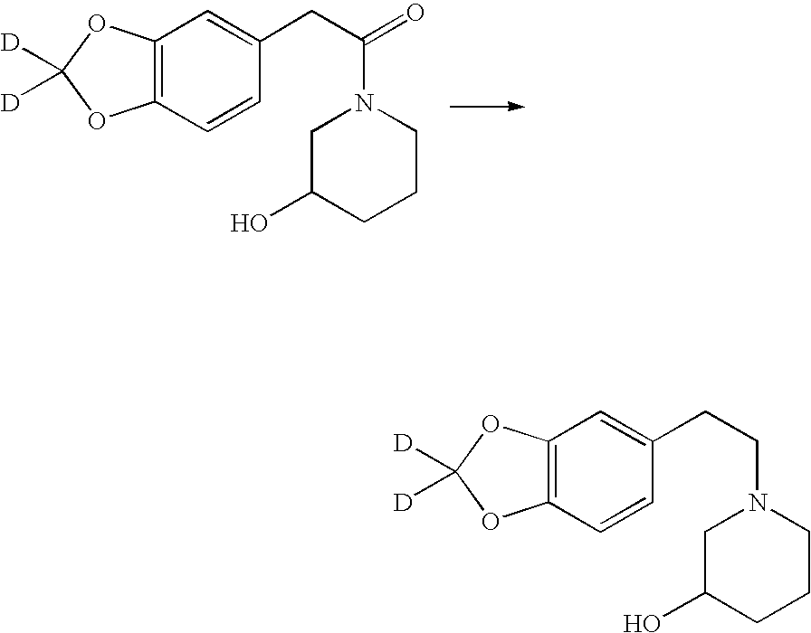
C12=C(C=CC(CC(=O)N3CC(O)CCC3)=C1)OC([D])([D])O2.C12=C(C=CC(CCN3CC(O)CCC3)=C1)OC([D])([D])O2
